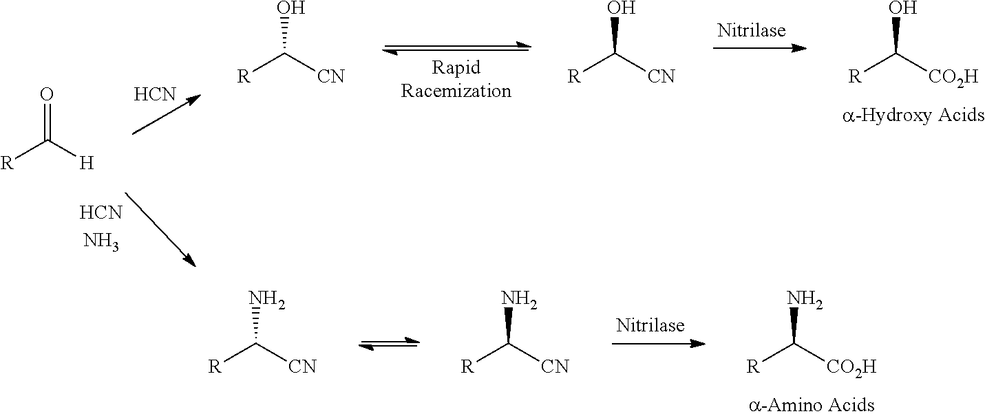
NC([CN])[R].NC([CN])[R].NC([CO2H])[R].[HCN].O=C([H])[R].OC([CN])[R].OC([CN])[R].OC([CO2H])[R]
